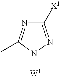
C1([X1])=NN([W1])C(C)=N1
